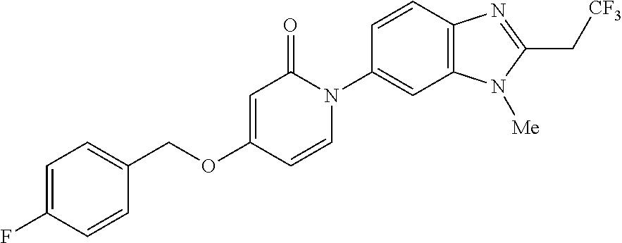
C1(COC2=CC(=O)N(C3=CC4=C(C=C3)N=C(C[CF3])N4[Me])C=C2)=CC=C(F)C=C1
